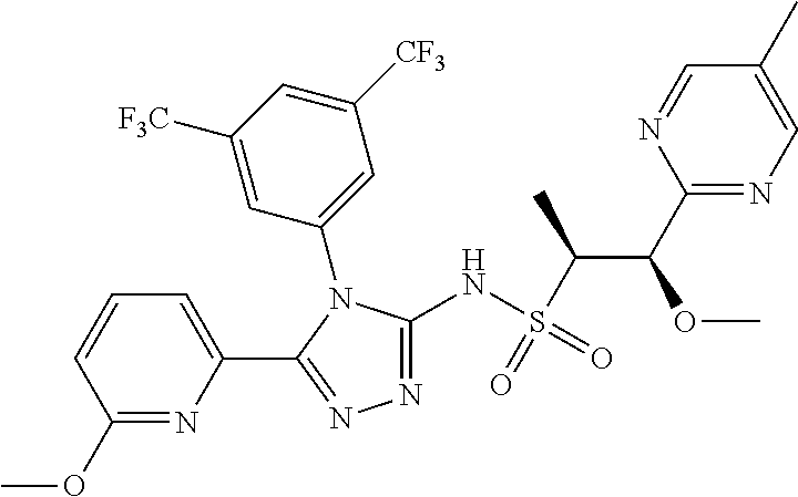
C1(C(OC)C(S(=O)(NC2=NN=C(C3=CC=CC(OC)=N3)N2C2=CC([CF3])=CC([F3C])=C2)=O)C)=NC=C(C)C=N1
